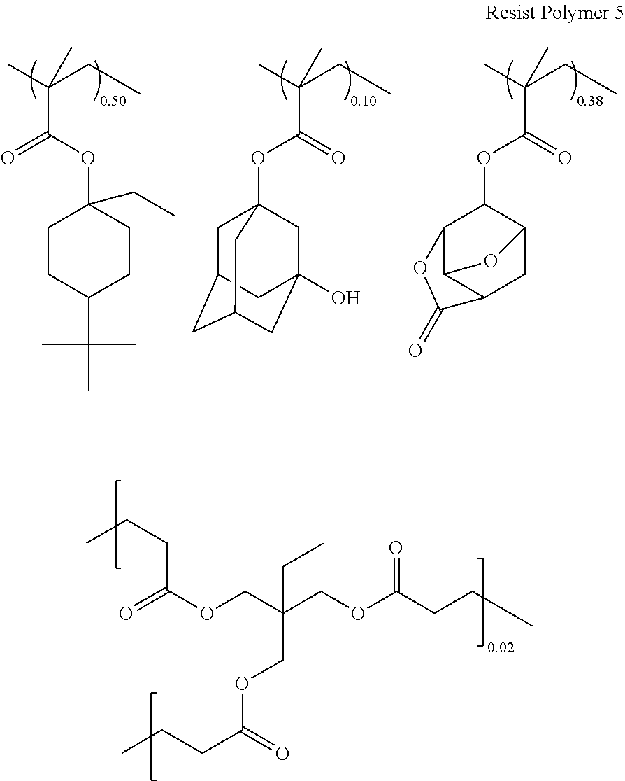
C(C)(CC)(C)C(=O)OC1C2C3C(CC1O3)C(=O)O2.C(C)(CC)(C)C(=O)OC12CC3CC(CC(O)(C1)C3)C2.C(C)(CC)(C)C(OC1(CC)CCC(C(C)(C)C)CC1)=O.O(CC(COC(CCC)=O)(COC(=O)CCC)CC)C(CCC)=O
